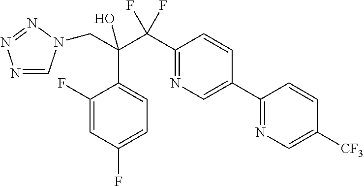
C(C(C(C1=NC=C(C2=NC=C([CF3])C=C2)C=C1)(F)F)(O)C1=CC=C(F)C=C1F)N1C=NN=N1
